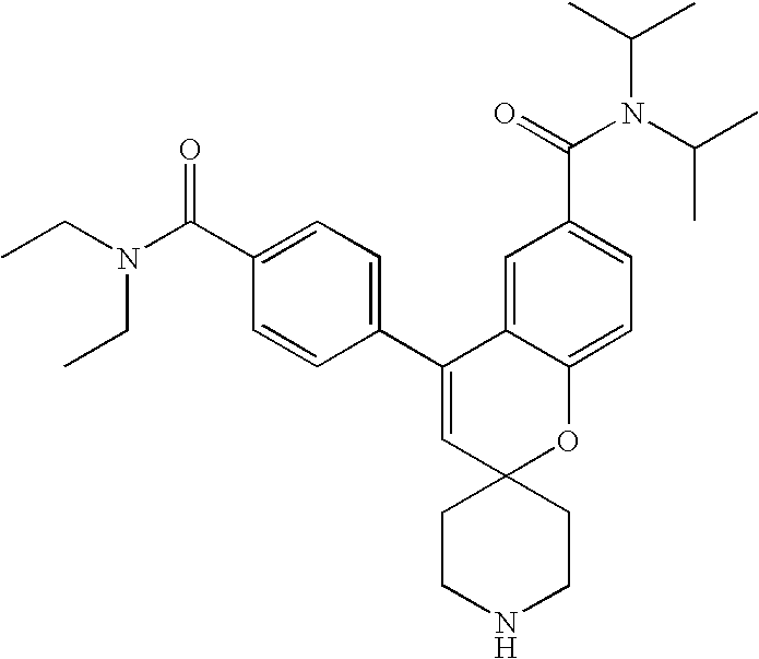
CCN(C(C1=CC=C(C2=CC3(OC4=CC=C(C(=O)N(C(C)C)C(C)C)C=C24)CCNCC3)C=C1)=O)CC
